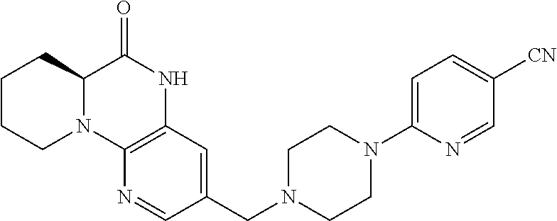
C1(CN2CCN(C3=CC=C([CN])C=N3)CC2)=CC2=C(N=C1)N1C(C(=O)N2)CCCC1
